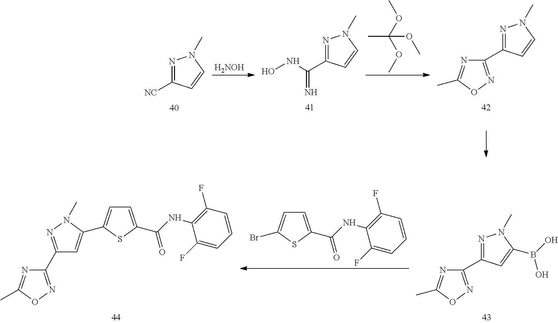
N1=C([NC])C=CN1C.N1=C(C(NO)=N)C=CN1C.[H2NOH].CC(OC)(OC)OC.N1=C(C2=NOC(C)=N2)C=CN1C.N1=C(C2=NOC(C)=N2)C=C(B(O)O)N1C.C1=C(C(NC2=C(F)C=CC=C2F)=O)SC(Br)=C1.C1=C(C(NC2=C(F)C=CC=C2F)=O)SC(C2=CC(C3=NOC(C)=N3)=NN2C)=C1
